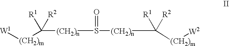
[W1][(CH2)m]C([(CH2)n]S([(CH2)n]C([R1])([(CH2)m][W2])[R2])=O)([R1])[R2]
